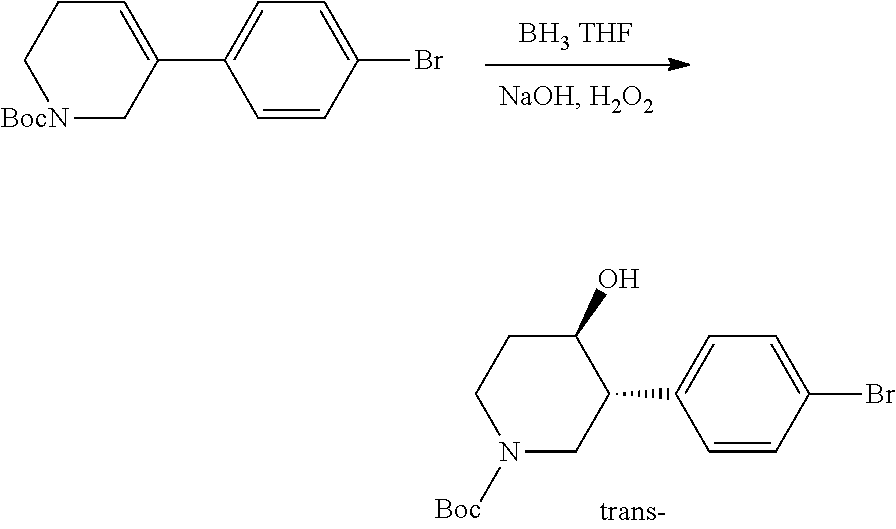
[BH3 THF].C1=CC(Br)=CC=C1C1=CCC[BocN]C1.C1=CC(Br)=CC=C1C1C(O)CCN([Boc])C1
